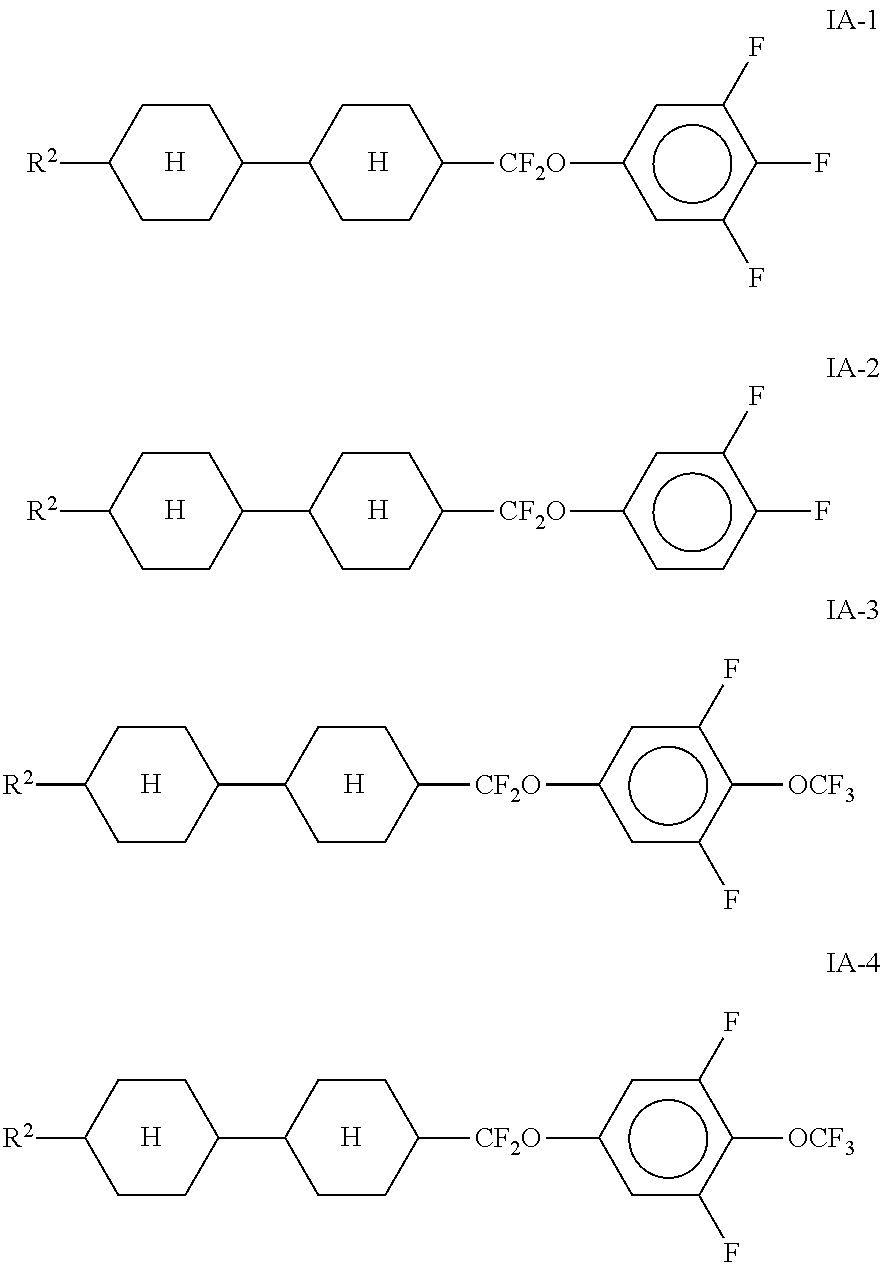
C1(C2CCC([CF2O]c3cc(F)c(F)c(F)c3)CC2)CCC([R2])CC1.[H].[H].C1(C2CCC([CF2O]c3ccc(F)c(F)c3)CC2)CCC([R2])CC1.[H].[H].C1(C2CCC([CF2O]c3cc(F)c([OCF3])c(F)c3)CC2)CCC([R2])CC1.[H].[H].C1(C2CCC([CF2O]c3cc(F)c([OCF3])c(F)c3)CC2)CCC([R2])CC1.[H].[H]
